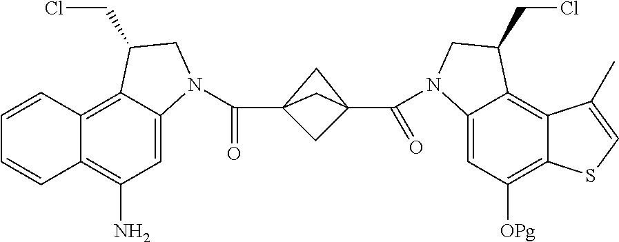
C12=C3C(=CC(N)=C1C=CC=C2)N(C(=O)C12CC(C(=O)N4C5=CC([OPg])=C6C(=C5C(CCl)C4)C(C)=CS6)(C1)C2)CC3CCl
